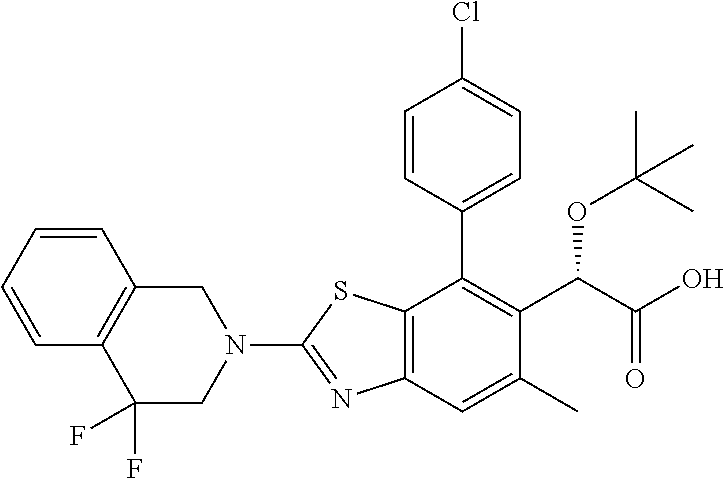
C1=CC2=C(C=C1)CN(C1=NC3=C(S1)C(C1=CC=C(Cl)C=C1)=C(C(OC(C)(C)C)C(=O)O)C(C)=C3)CC2(F)F
